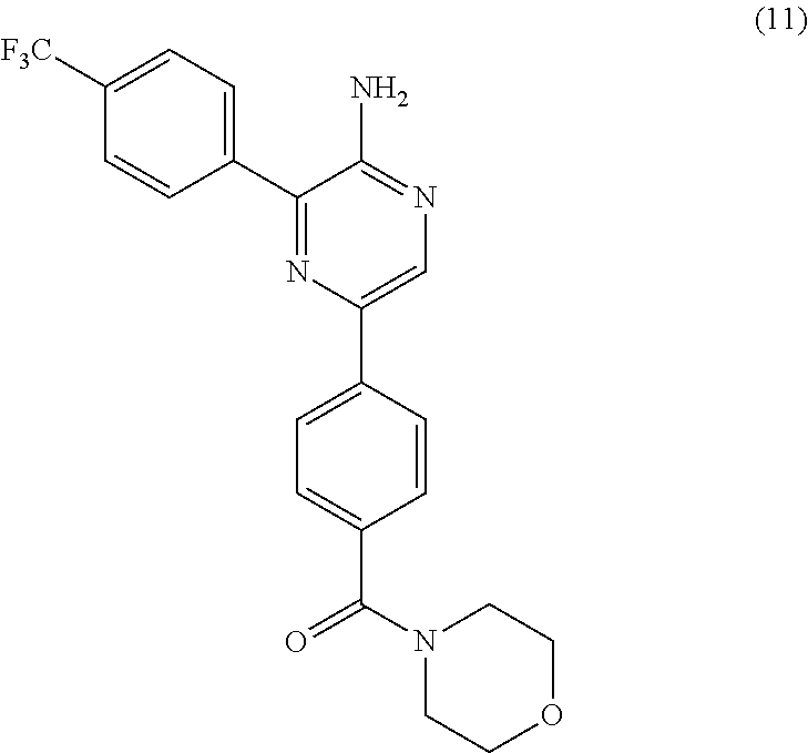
C1([F3C])=CC=C(C2=NC(C3=CC=C(C(N4CCOCC4)=O)C=C3)=CN=C2N)C=C1
